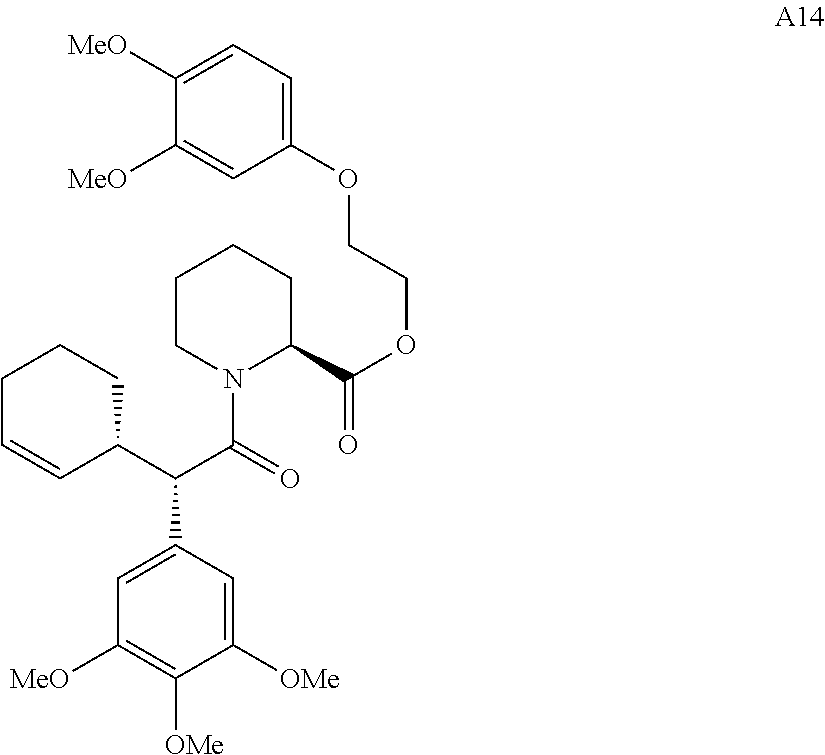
C1CN(C(=O)C(C2=CC([MeO])=C([OMe])C([OMe])=C2)C2C=CCCC2)C(C(=O)OCCOC2=CC=C([MeO])C([MeO])=C2)CC1
